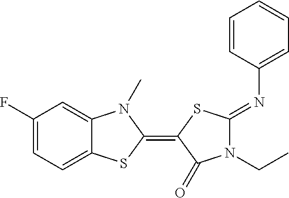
C1(F)=CC=C2C(=C1)N(C)C(=C1SC(=NC3=CC=CC=C3)N(CC)C1=O)S2
